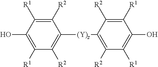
C1([R2])=C([R1])C(O)=C([R1])C([R2])=C1[(Y)z]C1=C([R2])C([R1])=C(O)C([R1])=C1[R2]
